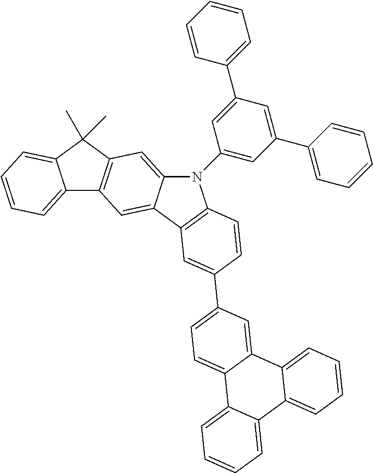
C12=CC=CC=C1C(C)(C)C1=C2C=C2C(=C1)N(C1=CC(C3=CC=CC=C3)=CC(C3=CC=CC=C3)=C1)C1=C2C=C(C2=CC=C3C(=C2)C2=CC=CC=C2C2=CC=CC=C32)C=C1
